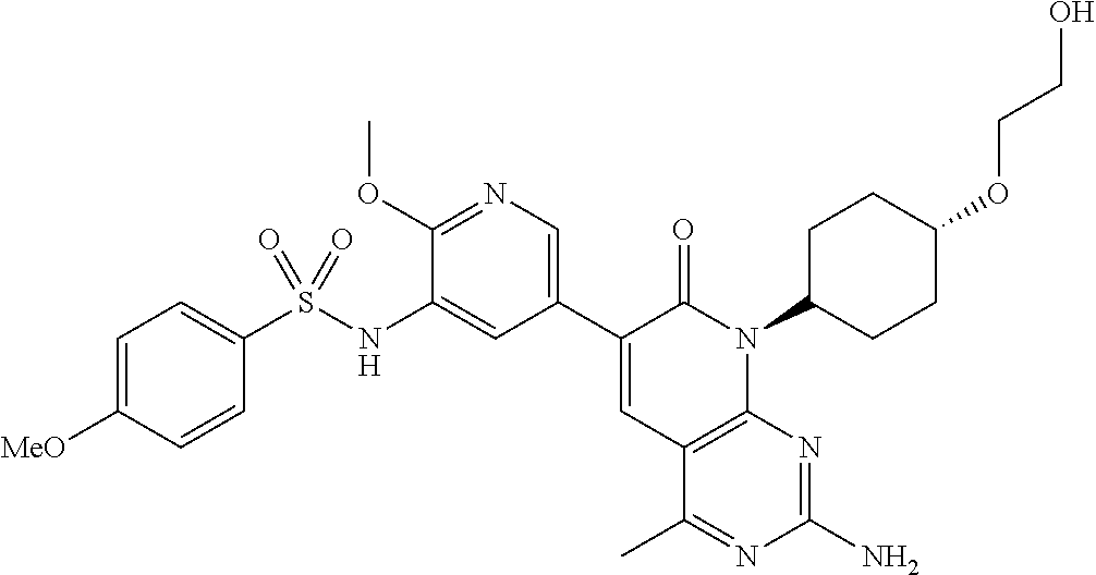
C1(S(NC2=CC(C3=CC4=C(N(C5CCC(OCCO)CC5)C3=O)N=C(N)N=C4C)=CN=C2OC)(=O)=O)=CC=C([MeO])C=C1
